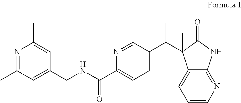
N1=C(C)C=C(CNC(C2=CC=C(C(C)C3(C)C4=CC=CN=C4NC3=O)C=N2)=O)C=C1C
